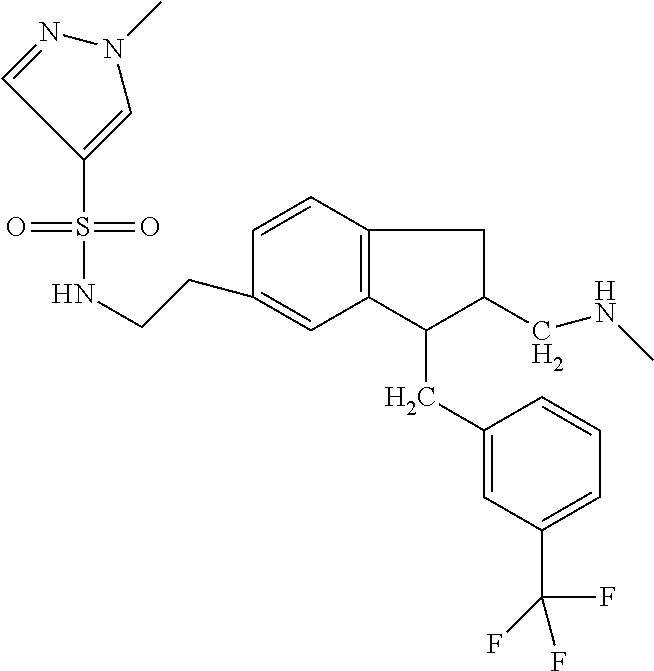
S(=O)(=O)(C1=CN(C)N=C1)NCCC1=CC2=C(C=C1)CC(CNC)C2CC1=CC(C(F)(F)F)=CC=C1
